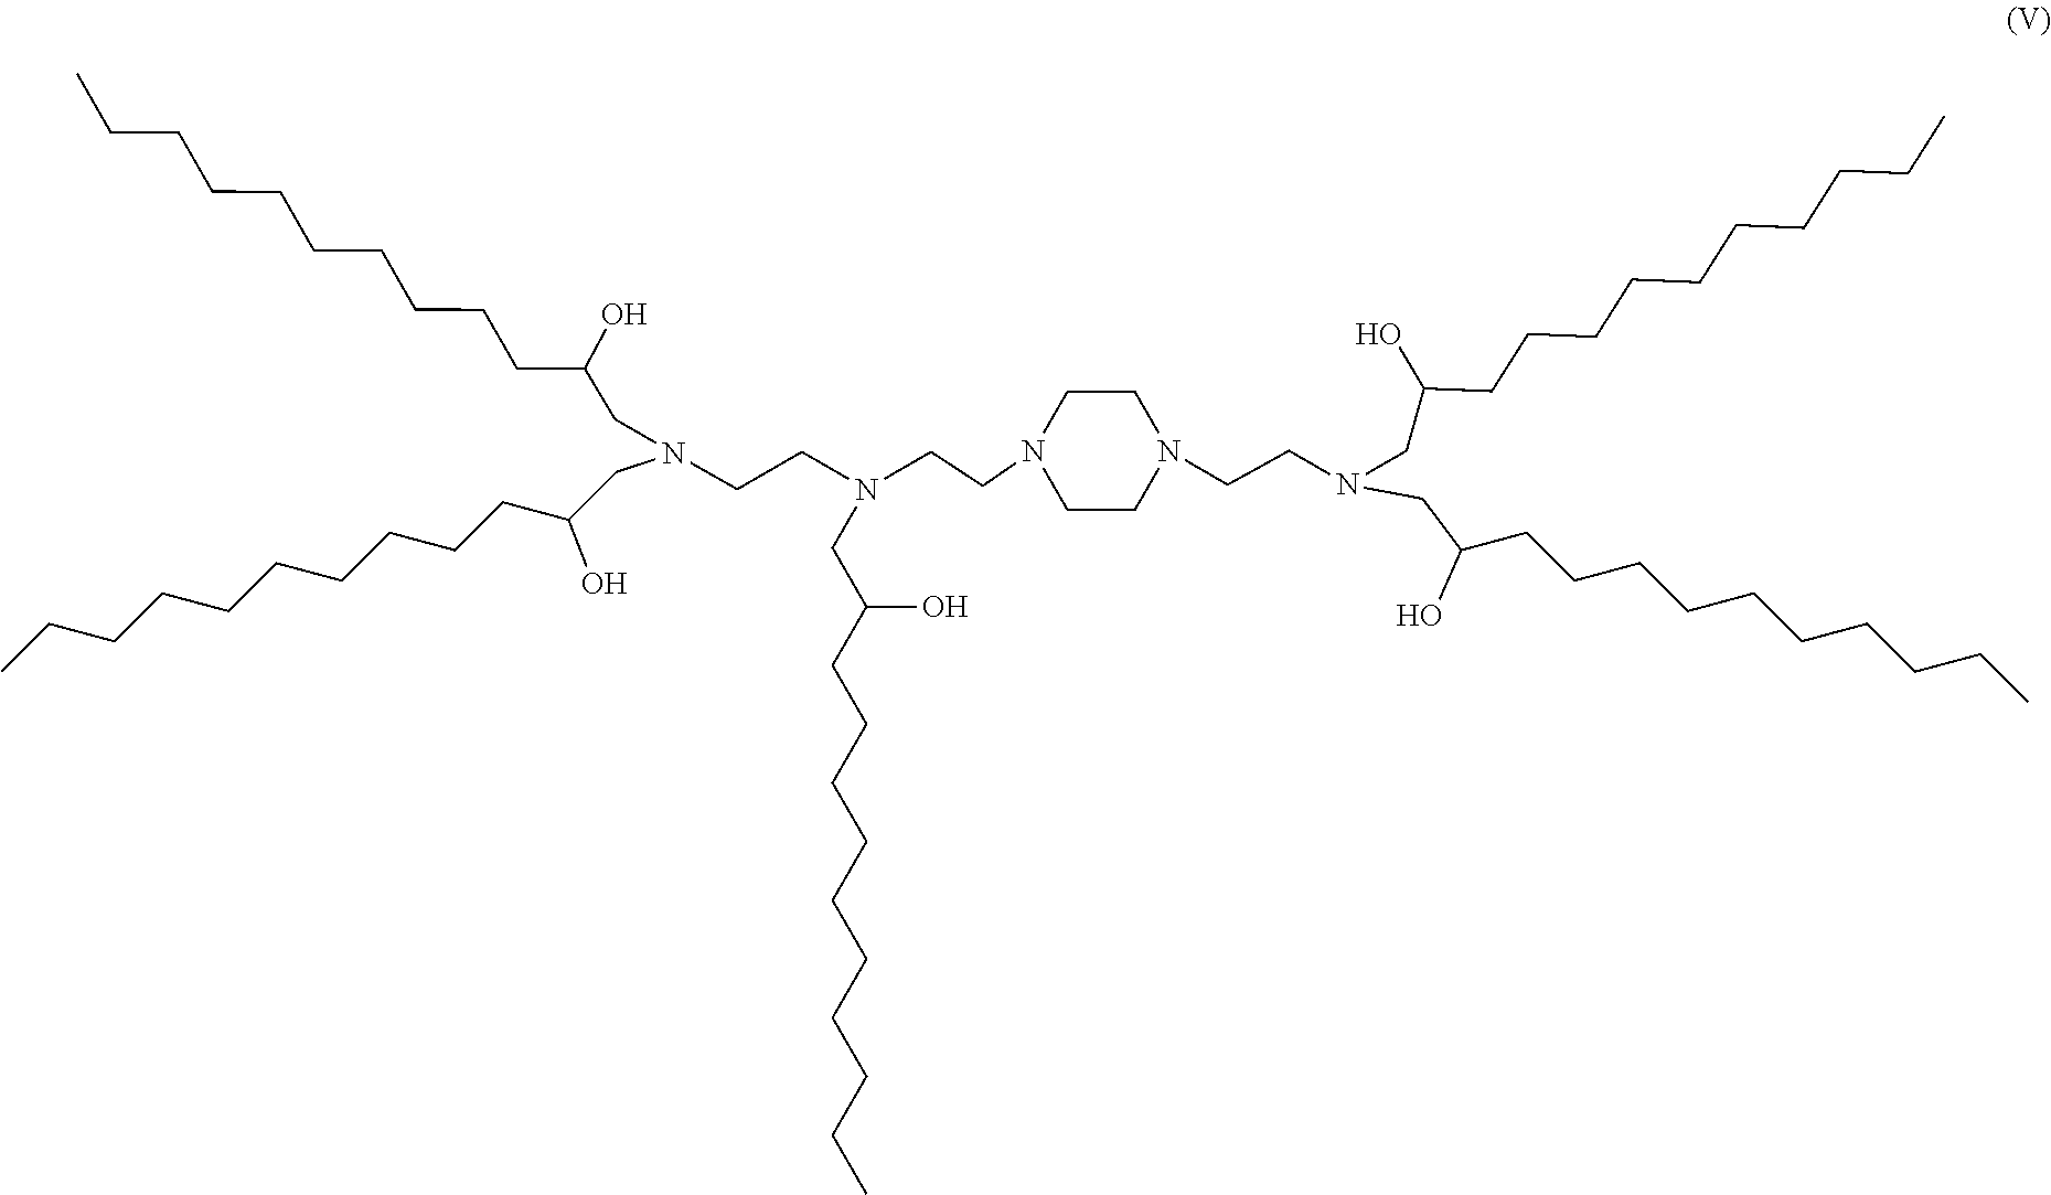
C(CN1CCN(CCN(CC(CCCCCCCCCC)O)CC(CCCCCCCCCC)O)CC1)N(CCN(CC(CCCCCCCCCC)O)CC(CCCCCCCCCC)O)CC(CCCCCCCCCC)O
